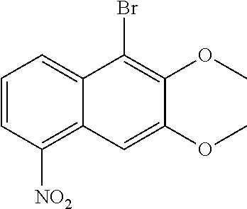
C1=CC([NO2])=C2C(=C1)C(Br)=C(OC)C(OC)=C2
